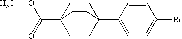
C(C12CCC(C3=CC=C(Br)C=C3)(CC1)CC2)(=O)OC
